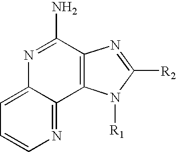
C12=C(C(N)=NC3=CC=CN=C13)N=C([R2])N2[R1]
